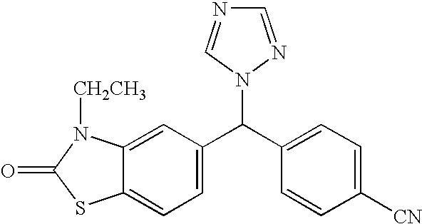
C12=CC=C(C(C3=CC=C([CN])C=C3)N3N=CN=C3)C=C1N([CH2CH3])C(=O)S2
